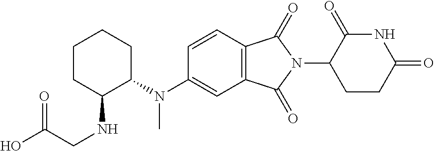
C1CC(NCC(O)=O)C(N(C2=CC3=C(C=C2)C(=O)N(C2CCC(=O)NC2=O)C3=O)C)CC1
